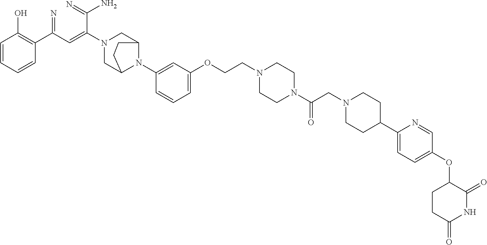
C1=CC=CC(C(C=C(C(=N)N)N2CC3N(C4=CC(OCCN5CCN(C(CN6CCC(C7=CC=C(OC8CCC(=O)NC8=O)C=N7)CC6)=O)CC5)=CC=C4)C(C2)CC3)=N)=C1O
